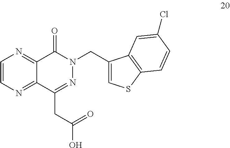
C1=CN=C2C(=N1)C(=O)N(CC1=CSC3=C1C=C(Cl)C=C3)N=C2CC(O)=O
